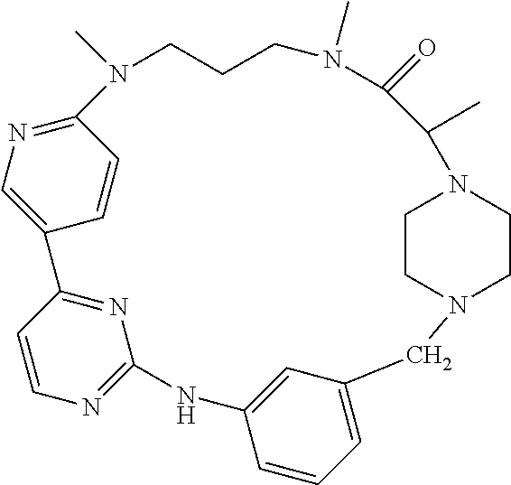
N1=C2C=CC(=C1)C1=NC(=NC=C1)NC1=CC(=CC=C1)CN1CCN(C(C)C(=O)N(C)CCCN2C)CC1
